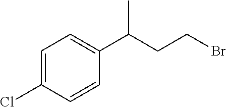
C1=C(Cl)C=CC(C(CCBr)C)=C1
